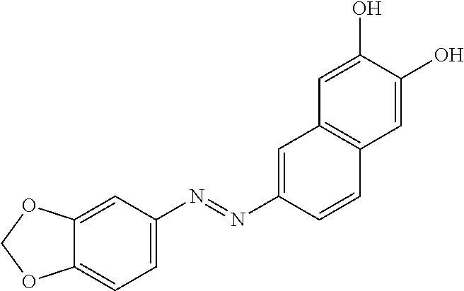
C1=C(N=NC2=CC3=C(C=C2)C=C(O)C(O)=C3)C=C2C(=C1)OCO2
